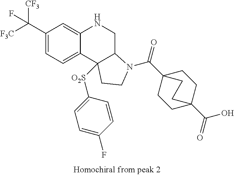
C1(C([CF3])([F3C])F)=CC=C2C(=C1)NCC1C2([O2S]C2=CC=C(F)C=C2)CCN1C(C12CCC(C(O)=O)(CC1)CC2)=O
